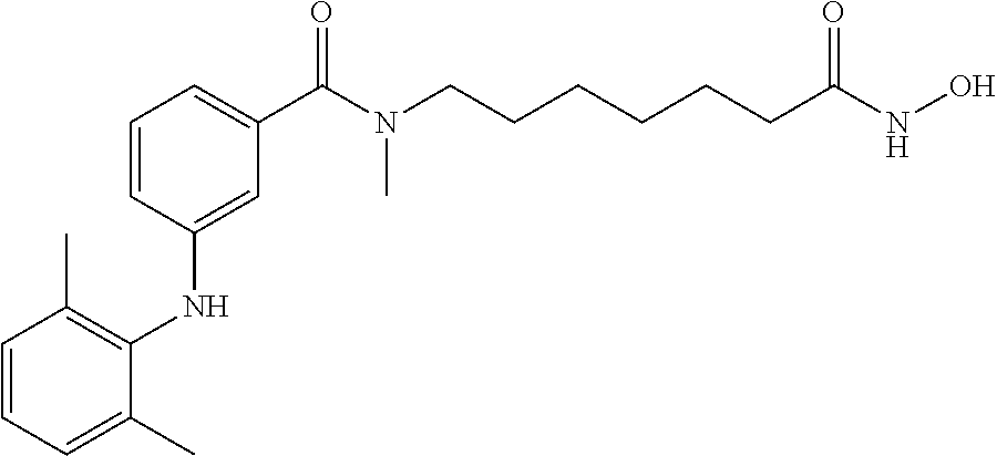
C1(C)=CC=CC(C)=C1NC1=CC(C(N(CCCCCCC(NO)=O)C)=O)=CC=C1
